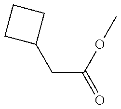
C1(CC(=O)OC)CCC1
